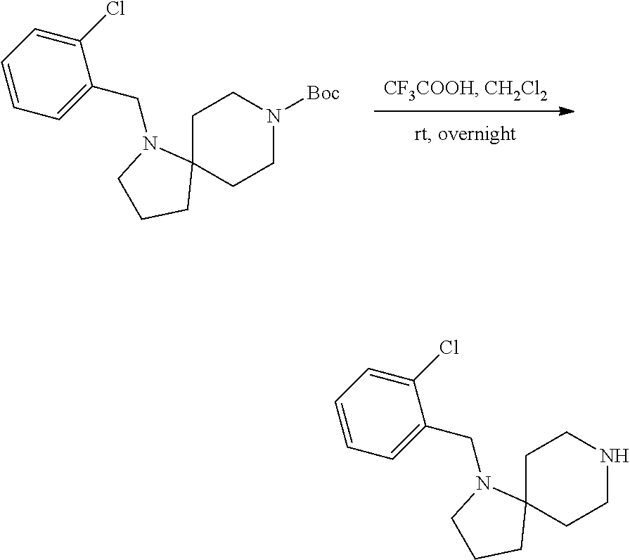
C1(Cl)=CC=CC=C1CN1C2(CCN([Boc])CC2)CCC1.C1(Cl)=CC=CC=C1CN1C2(CCNCC2)CCC1
